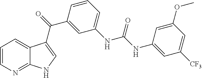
C1=CN=C2C(=C1)C(C(=O)C1=CC(NC(NC3=CC([CF3])=CC(OC)=C3)=O)=CC=C1)=CN2
